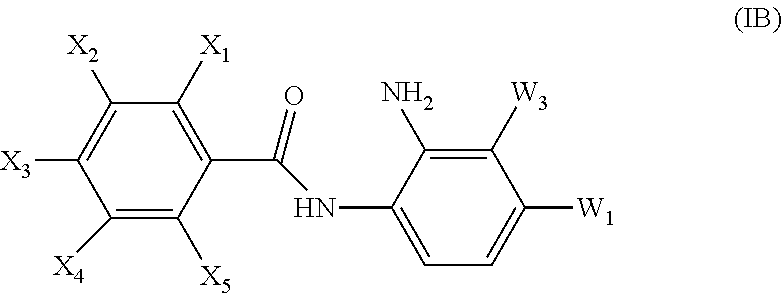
O=C(NC1=CC=C([W1])C([W3])=C1N)C1=C([X1])C([X2])=C([X3])C([X4])=C1[X5]
